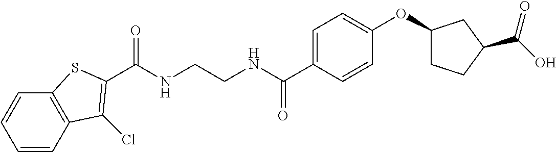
C1=CC(C(NCCNC(=O)C2=C(Cl)C3=C(C=CC=C3)S2)=O)=CC=C1OC1CCC(C(O)=O)C1
